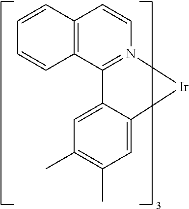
C1=CC2=C(C=C1)C1=N(C=C2)[Ir]C2=CC(C)=C(C)C=C12
